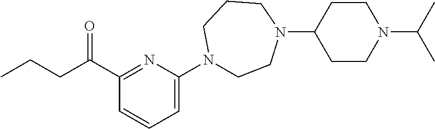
CCCC(C1=NC(N2CCN(C3CCN(C(C)C)CC3)CCC2)=CC=C1)=O
